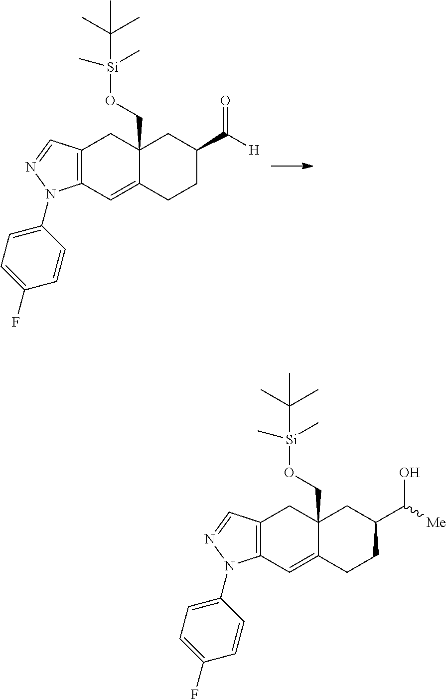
C12=C(C=C3C(CO[Si](C)(C)C(C)(C)C)(C1)CC(C([H])=O)CC3)N(C1=CC=C(F)C=C1)N=C2.C12=C(C=C3C(CO[Si](C)(C)C(C)(C)C)(C1)CC(C([Me])O)CC3)N(C1=CC=C(F)C=C1)N=C2
